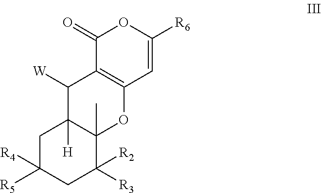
C1(=O)C2=C(C=C([R6])O1)OC1(C)C([H])(C2[W])CC([R5])([R4])CC1([R3])[R2]
